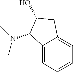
C12=CC=CC=C1CC(O)C2N(C)C
